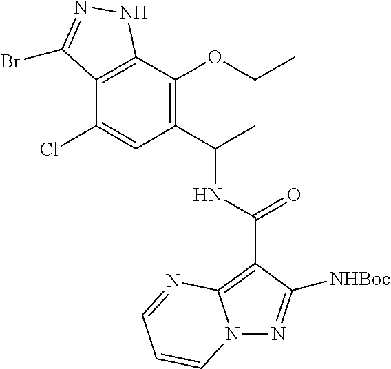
C12=C(C(OCC)=C(C(C)NC(=O)C3=C4N(N=C3[NHBoc])C=CC=N4)C=C1Cl)NN=C2Br
